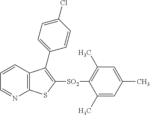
C1=CC2=C(N=C1)SC([SO2]C1=C(C)C=C(C)C=C1C)=C2C1=CC=C(Cl)C=C1
